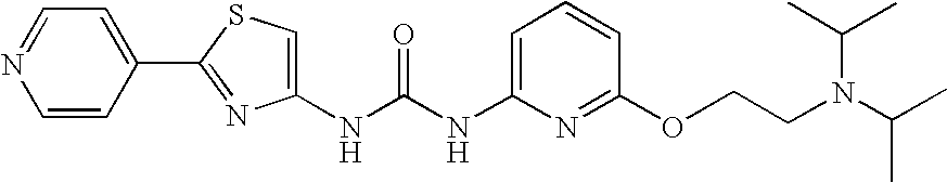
C(NC1=CC=CC(OCCN(C(C)C)C(C)C)=N1)(=O)NC1=CSC(C2=CC=NC=C2)=N1
